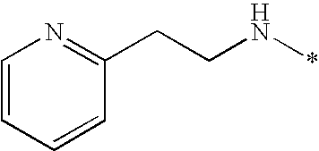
C1=CC=CC(CCN*)=N1
